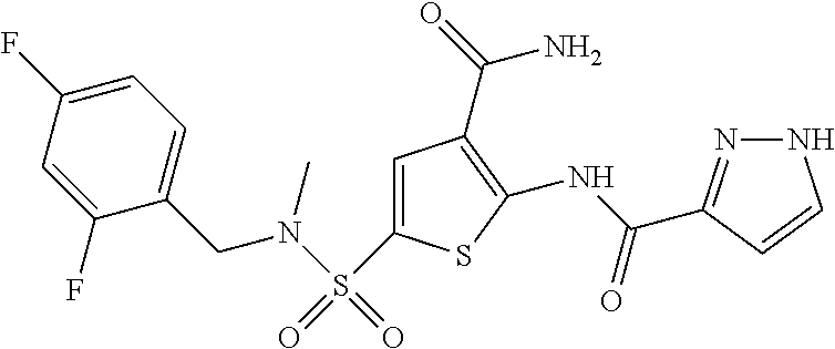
C1(NC(=O)C2=NNC=C2)=C(C(=O)N)C=C(S(=O)(N(C)CC2=CC=C(F)C=C2F)=O)S1
